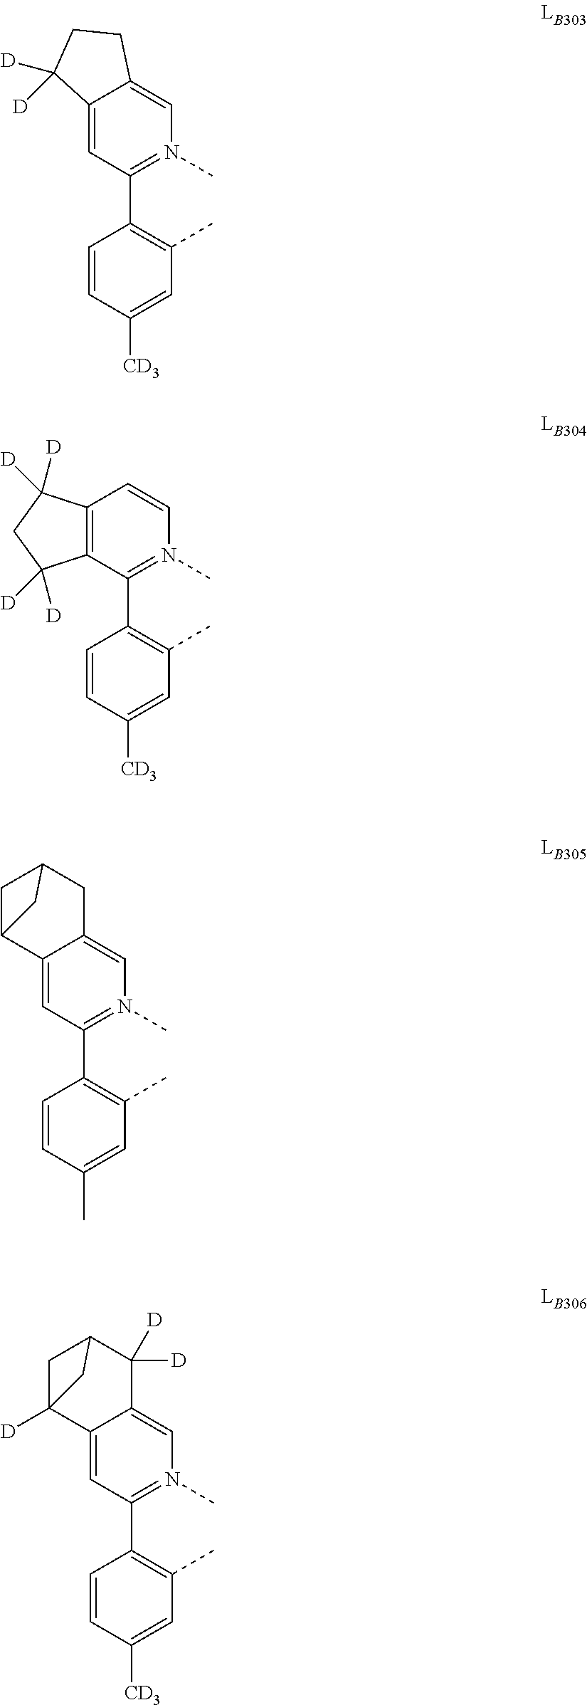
C12=CC(C3=C(C)C=C([CD3])C=C3)=N(C)C=C1CCC2([D])[D].C12=C(C(C3=C(C)C=C([CD3])C=C3)=N(C)C=C1)C([D])([D])CC2([D])[D].C12=CC(C3=C(C)C=C(C)C=C3)=N(C)C=C1CC1CC2C1.C12=CC(C3=C(C)C=C([CD3])C=C3)=N(C)C=C1C([D])([D])C1CC2([D])C1
